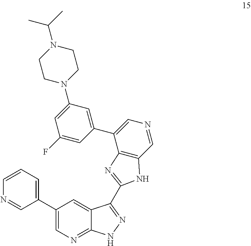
N1=CC(C2=CN=C3C(=C2)C(C2=NC4=C(C=NC=C4C4=CC(N5CCN(C(C)C)CC5)=CC(F)=C4)N2)=NN3)=CC=C1
